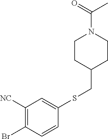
C1CC(CSC2=CC([NC])=C(Br)C=C2)CCN1C(C)=O
